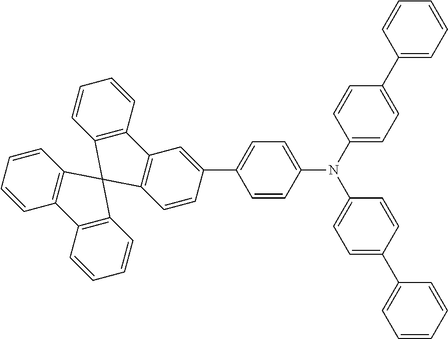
C1(C2=CC=C(N(C3=CC=C(C4=CC=CC=C4)C=C3)C3=CC=C(C4=CC=CC=C4)C=C3)C=C2)=CC2=C(C=C1)C1(C3=C2C=CC=C3)C2=C(C=CC=C2)C2=C1C=CC=C2
